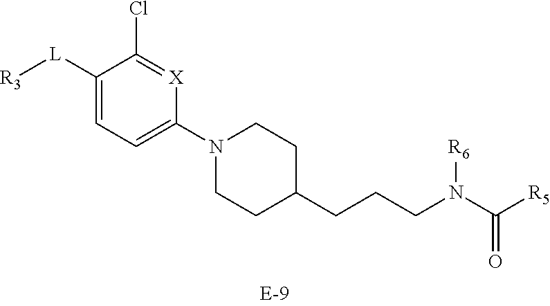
C1CC(CCCN([R6])C([R5])=O)CCN1C1=CC=C([L][R3])C(Cl)=[X]1
